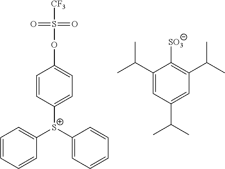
C1([S+](C2=CC=CC=C2)C2=CC=CC=C2)=CC=C(OS([CF3])(=O)=O)C=C1.C1(C(C)C)=CC(C(C)C)=CC(C(C)C)=C1[SO3]
